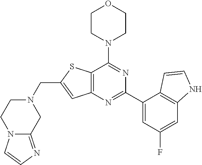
C12=C(N=C(C3=CC(F)=CC4=C3C=CN4)N=C1N1CCOCC1)C=C(CN1CCN3C(=NC=C3)C1)S2
